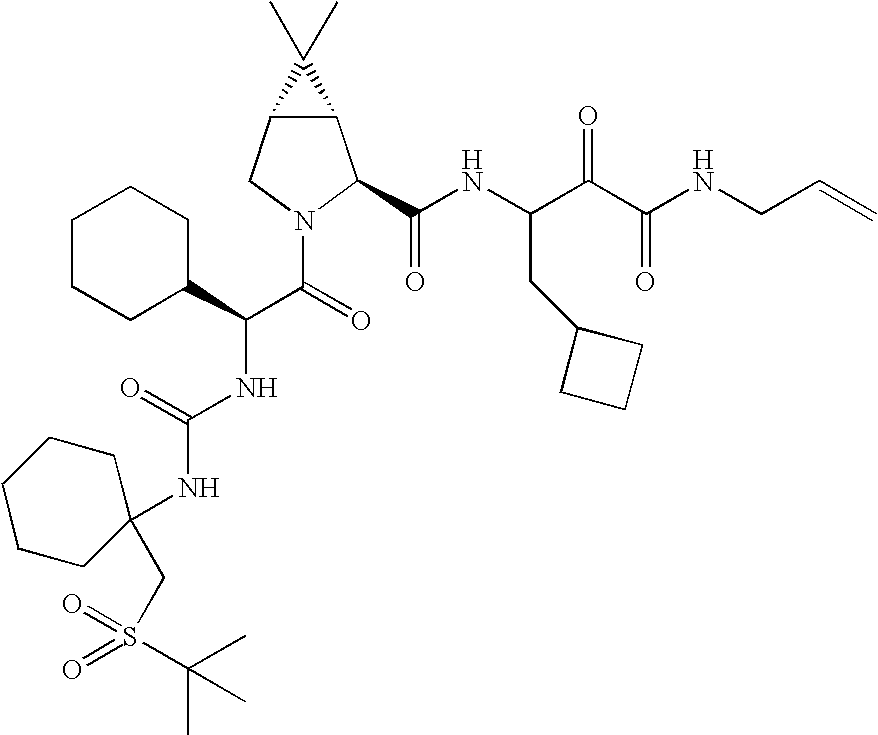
C12C(CN(C(=O)C(C3CCCCC3)NC(NC3(CS(=O)(=O)C(C)(C)C)CCCCC3)=O)C1C(NC(C(C(NCC=C)=O)=O)CC1CCC1)=O)C2(C)C
